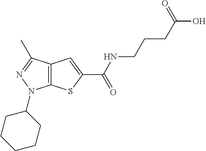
C(NC(=O)C1=CC2=C(S1)N(C1CCCCC1)N=C2C)CCC(O)=O
